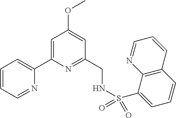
C1=CC=NC(C2=CC(OC)=CC(CNS(C3=CC=CC4=C3N=CC=C4)(=O)=O)=N2)=C1
